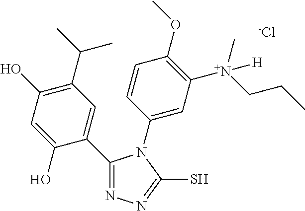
C1(C2=CC(C(C)C)=C(O)C=C2O)=NN=C(S)N1C1=CC([N+]([H])(C)CCC)=C(OC)C=C1.[-Cl]
